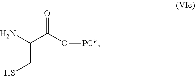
O=C(O[PGV])C(CS)N
